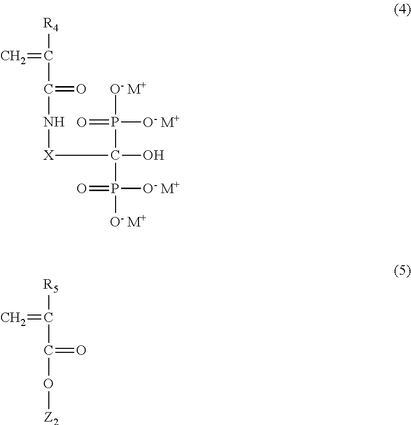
C=C([R4])C(=O)N[X]C(P(=O)([O- M+])[O- M+])(P([O- M+])([O- M+])=O)O.C=C([R5])C(=O)O[Z2]
